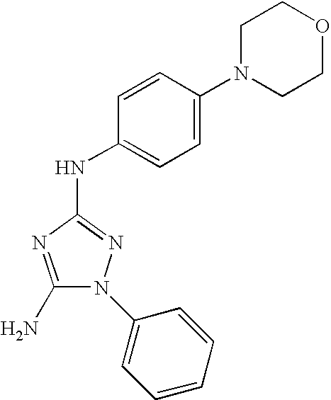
C1(N)=NC(NC2=CC=C(N3CCOCC3)C=C2)=NN1C1=CC=CC=C1
